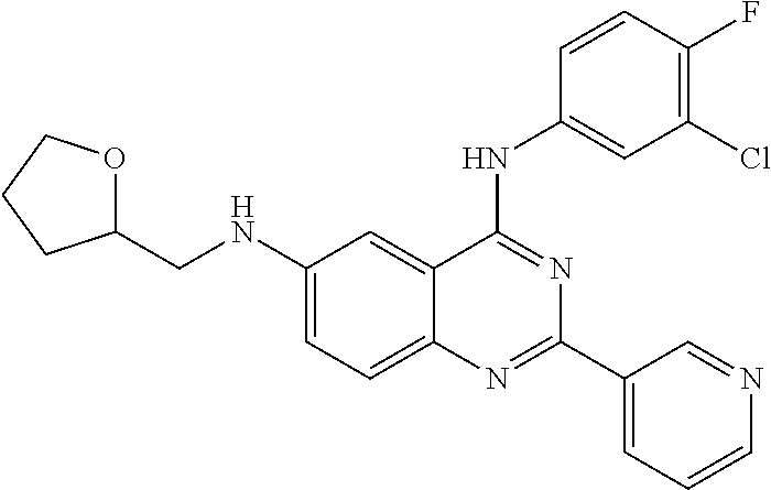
C1(CNC2=CC=C3C(=C2)C(NC2=CC(Cl)=C(F)C=C2)=NC(C2=CC=CN=C2)=N3)OCCC1
